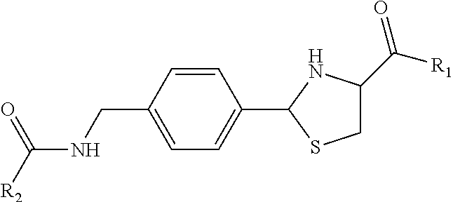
O=C(NCC1=CC=C(C2SCC(C([R1])=O)N2)C=C1)[R2]
